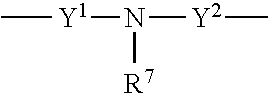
C[Y1]N([Y2]C)[R7]
